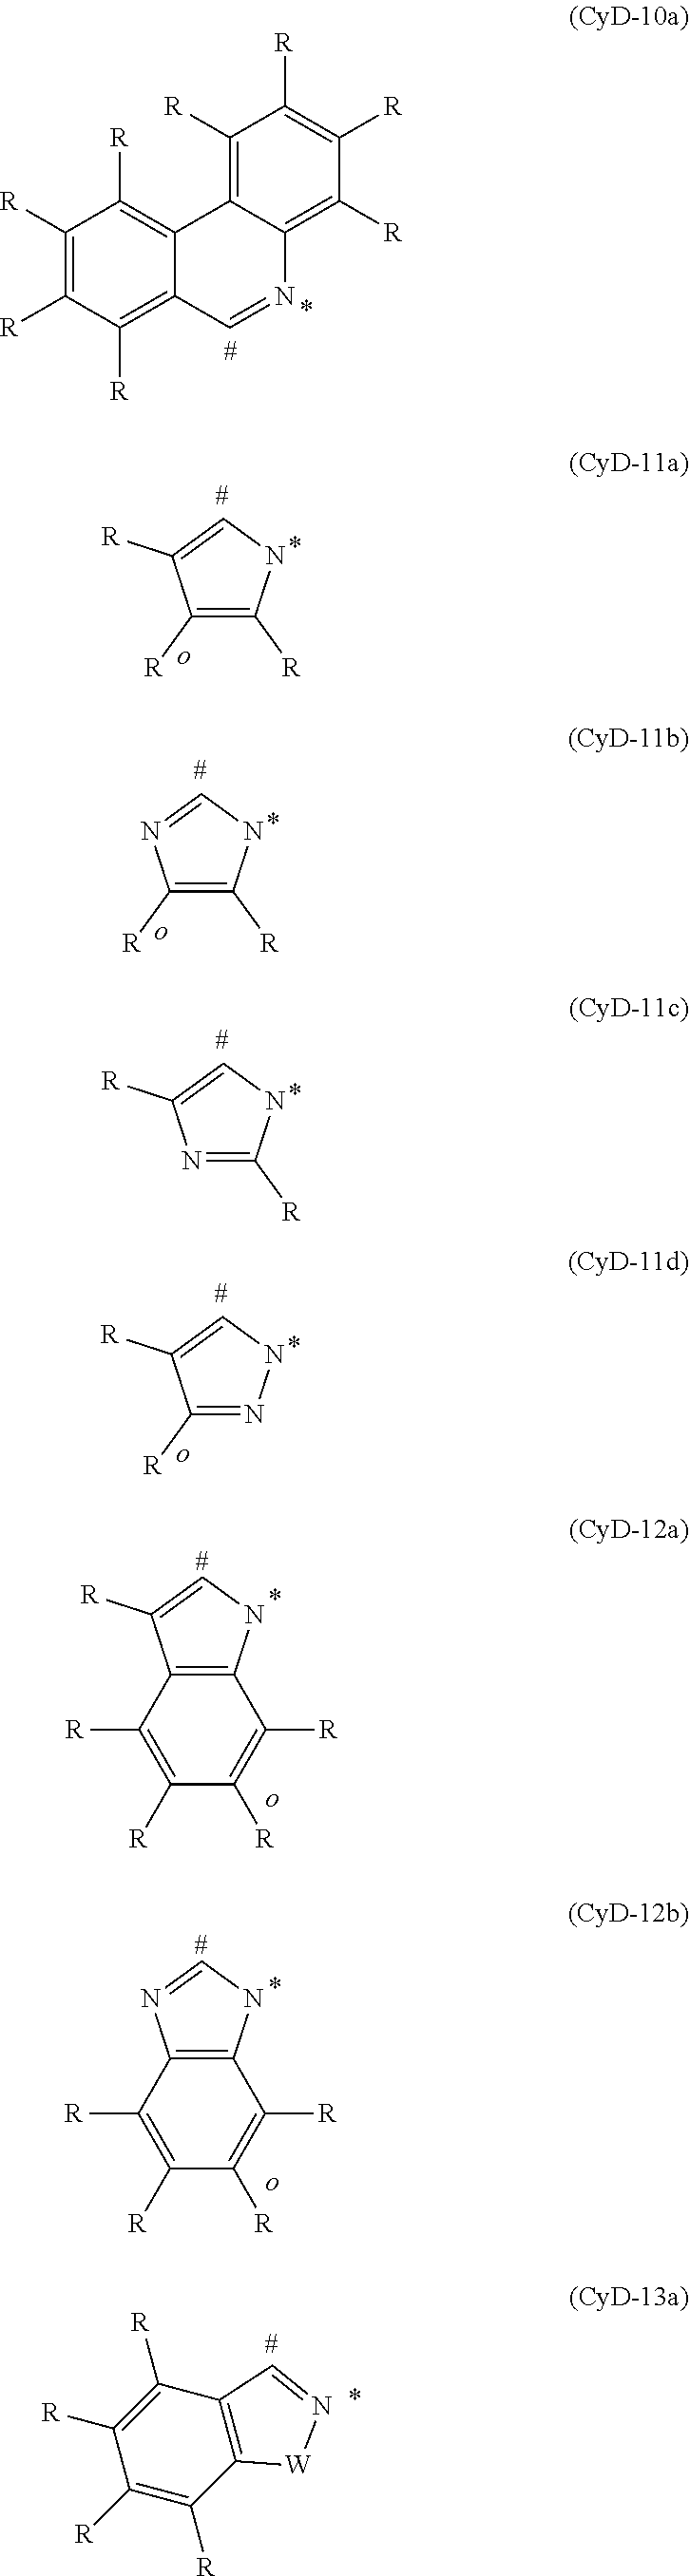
C1([R])=C([R])C([R])=C2C(=C1[R])C1=C([R])C([R])=C([R])C([R])=C1N=C2.C1([R])=C([R])NC=C1[R].C1([R])=C([R])NC=N1.N1=C([R])NC=C1[R].C1([R])=NNC=C1[R].C1([R])=C([R])C2=C(C([R])=C1[R])NC=C2[R].C1([R])=C([R])C2=C(C([R])=C1[R])NC=N2.C1([R])=C([R])C2=C(C([R])=C1[R])C=N[W]2
